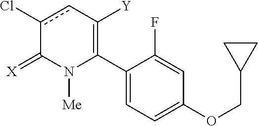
C1(C2=C([Y])cc(Cl)C(=[X])N2[Me])=CC=C(OCC2CC2)C=C1F
